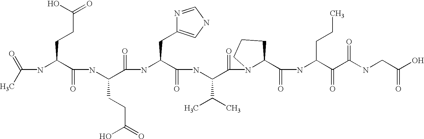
C(NC(C(NC(C(=O)NC(C(=O)NC(C(=O)N1C(C(=O)NC(C(=O)C(NCC(O)=O)=O)CCC)CCC1)C(C)C)CC1=CNC=N1)CCC(=O)O)=O)CCC(=O)O)(C)=O
